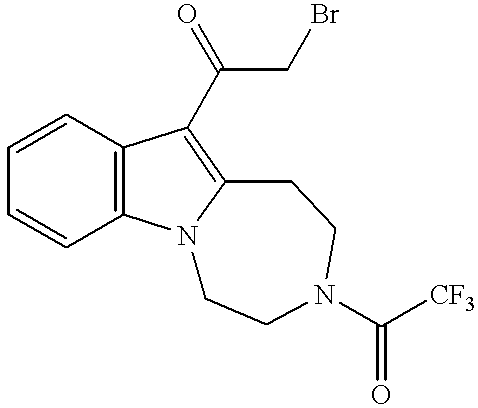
C1=CC2=C(C=C1)N1C(=C2C(CBr)=O)CCN(C([CF3])=O)CC1
